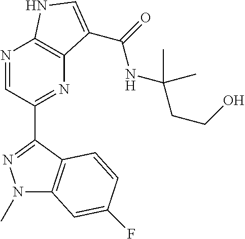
N1=CC(C2=NN(C)C3=C2C=CC(F)=C3)=NC2=C1NC=C2C(=O)NC(CCO)(C)C
